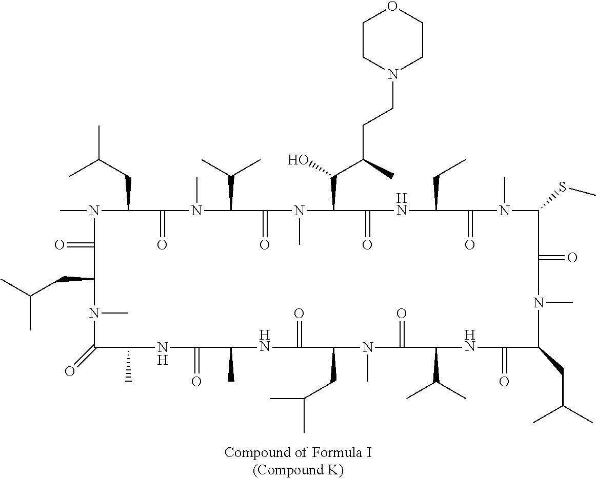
CC(CC1N(C)C(=O)C(CC(C)C)N(C)C(=O)C(C)NC(=O)C(C)NC(=O)C(CC(C)C)N(C)C(=O)C(C(C)C)NC(=O)C(CC(C)C)N(C)C(=O)C(SC)N(C)C(=O)C(CC)NC(=O)C(C(C(C)CCN2CCOCC2)O)N(C)C(=O)C(C(C)C)N(C)C1=O)C
